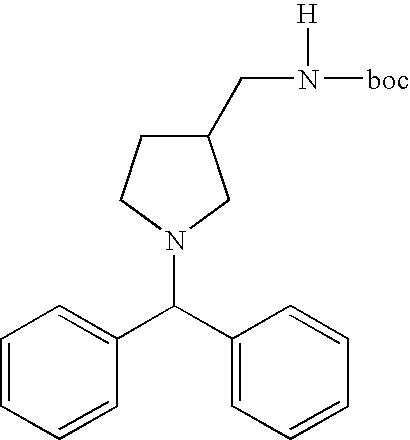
C1=CC=CC(C(C2=CC=CC=C2)N2CC(CN([boc])[H])CC2)=C1
